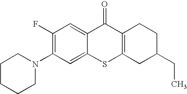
N1(C2=C(F)C=C3C(=C2)SC2=C(C3=O)CCC(CC)C2)CCCCC1
